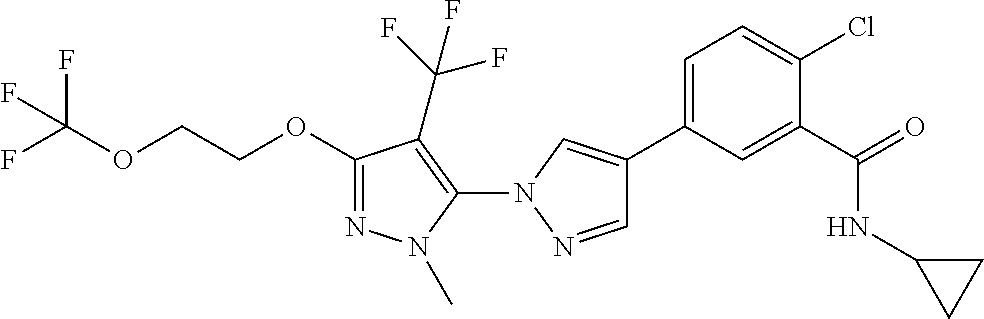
C1(OCCOC(F)(F)F)=NN(C)C(N2N=CC(C3=CC=C(Cl)C(C(=O)NC4CC4)=C3)=C2)=C1C(F)(F)F
